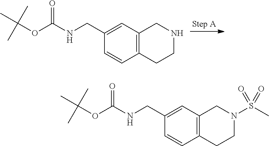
C12=C(C=C(CNC(OC(C)(C)C)=O)C=C1)CNCC2.C12=C(C=C(CNC(OC(C)(C)C)=O)C=C1)CN(S(C)(=O)=O)CC2
